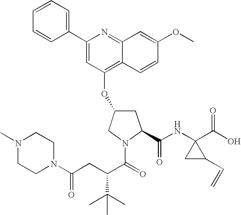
C1=CC=C(C2=CC(OC3CC(C(NC4(C(O)=O)CC4C=C)=O)N(C(=O)C(CC(=O)N4CCN(C)CC4)C(C)(C)C)C3)=C3C(=N2)C=C(OC)C=C3)C=C1
